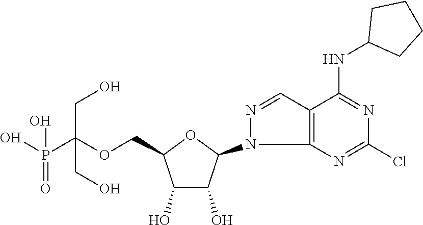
C1(O)C(O)C(N2N=CC3=C2N=C(Cl)N=C3NC2CCCC2)OC1COC(P(O)(O)=O)(CO)CO
